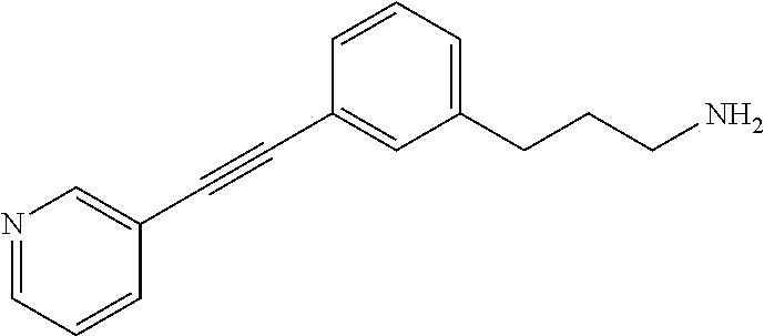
N1=CC=CC(C#CC2=CC(CCCN)=CC=C2)=C1
